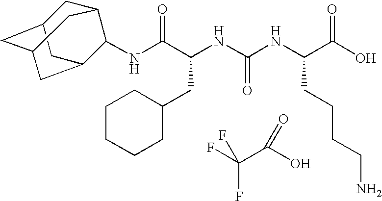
FC(C(O)=O)(F)F.N(C(C(NC(NC(C(O)=O)CCCCN)=O)CC1CCCCC1)=O)C1C2CC3CC(CC1C3)C2
